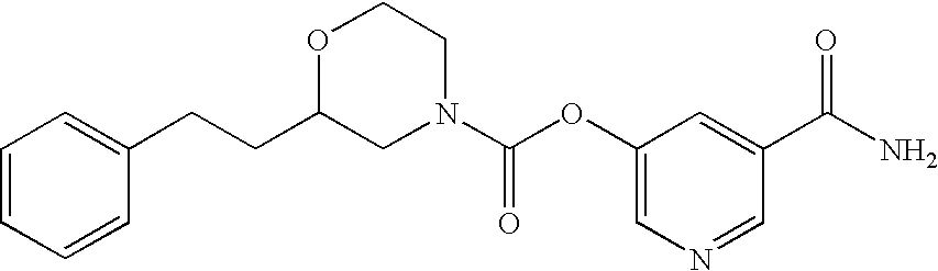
C(C1CN(C(OC2=CN=CC(C(N)=O)=C2)=O)CCO1)CC1=CC=CC=C1
